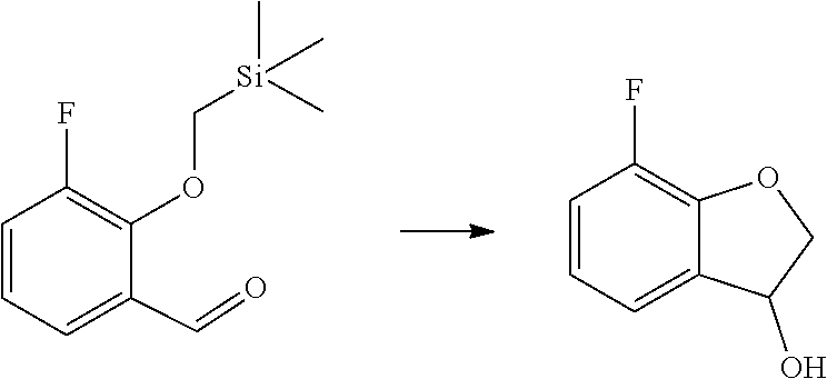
C1(F)=C(OC[Si](C)(C)C)C(C=O)=CC=C1.C1(F)=C2C(=CC=C1)C(O)CO2
